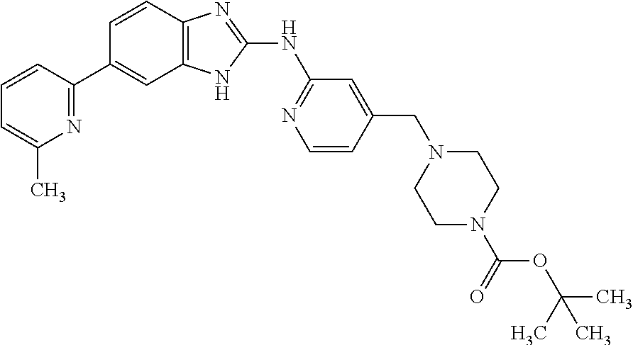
N1=C(C2=CC3=C(C=C2)N=C(NC2=NC=CC(CN4CCN(C(OC(C)(C)C)=O)CC4)=C2)N3)C=CC=C1C
